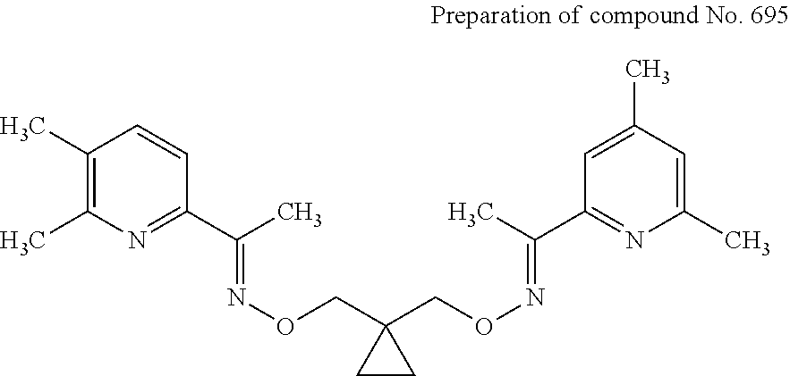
C1(C)=C(C)N=C(C(=NOCC2(CON=C(C)C3=NC(C)=CC(C)=C3)CC2)C)C=C1
